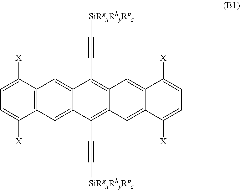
C12=C(C=C3C(=C1)C(C#C[SiRgxRhyRpz])=C1C(=C3C#C[SiRgxRhyRpz])C=C3C(=C1)C([X])=CC=C3[X])C([X])=CC=C2[X]
